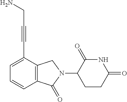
N1C(=O)C(N2CC3=C(C2=O)C=CC=C3C#CCN)CCC1=O
